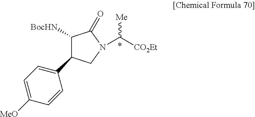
C1([BocHN])C(=O)N(C([CO2Et])[Me])CC1C1=CC=C([MeO])C=C1
